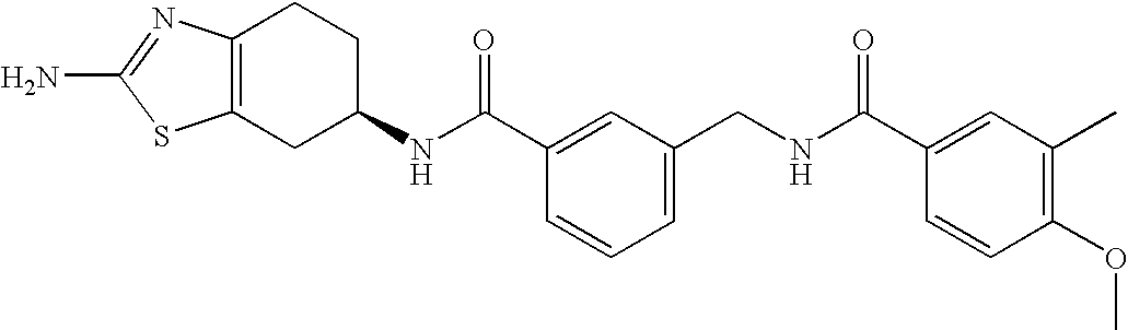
N(C(C1=CC(CNC(C2=CC(C)=C(OC)C=C2)=O)=CC=C1)=O)C1CCC2=C(C1)SC(N)=N2
